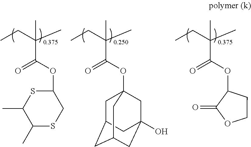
C1(OC(C(C)(CC)C)=O)SC(C)C(C)SC1.O(C(C(C)(CC)C)=O)C12CC3CC(CC(O)(C1)C3)C2.O(C(C(C)(CC)C)=O)C1CCOC1=O
